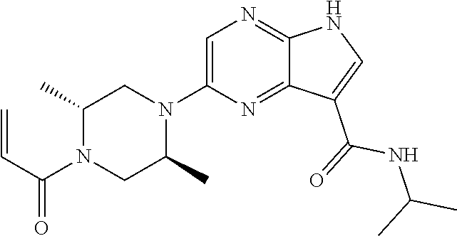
C1(N2CC(C)N(C(=O)C=C)CC2C)=CN=C2C(=N1)C(C(NC(C)C)=O)=CN2
